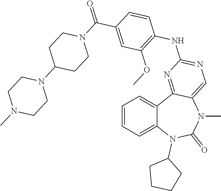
C1=CC=C2C(=C1)C1=NC(NC3=C(OC)C=C(C(=O)N4CCC(N5CCN(C)CC5)CC4)C=C3)=NC=C1N(C)C(=O)N2C1CCCC1
